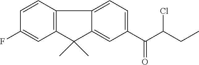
FC1=CC2=C(C=C1)C1=CC=C(C(=O)C(CC)Cl)C=C1C2(C)C
